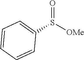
C1=CC=CC(S(=O)[OMe])=C1
